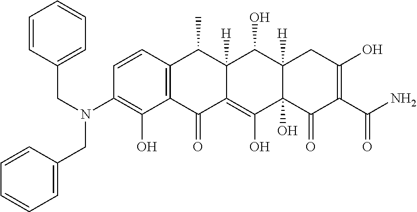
C1=CC2=C(C(O)=C1N(CC1=CC=CC=C1)CC1=CC=CC=C1)C(=O)C1=C(O)C3(O)C([H])(C(O)C1([H])C2C)CC(O)=C(C(N)=O)C3=O
